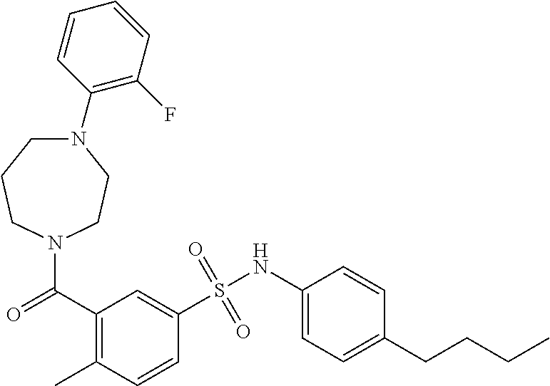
N1(C(C2=C(C)C=CC(S(NC3=CC=C(CCCC)C=C3)(=O)=O)=C2)=O)CCN(C2=C(F)C=CC=C2)CCC1
